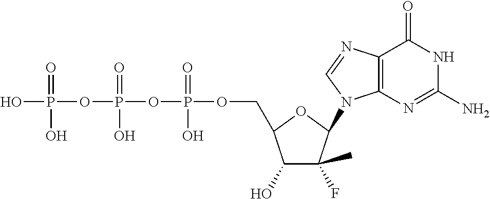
C12=C(N=C(N)NC1=O)N(C1C(F)(C)C(O)C(COP(OP(OP(O)(O)=O)(O)=O)(O)=O)O1)C=N2
